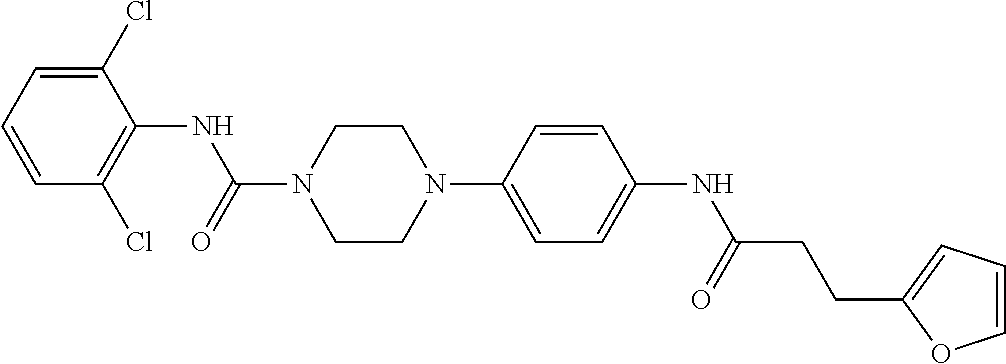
C1(Cl)=CC=CC(Cl)=C1NC(N1CCN(C2=CC=C(NC(CCC3=CC=CO3)=O)C=C2)CC1)=O
